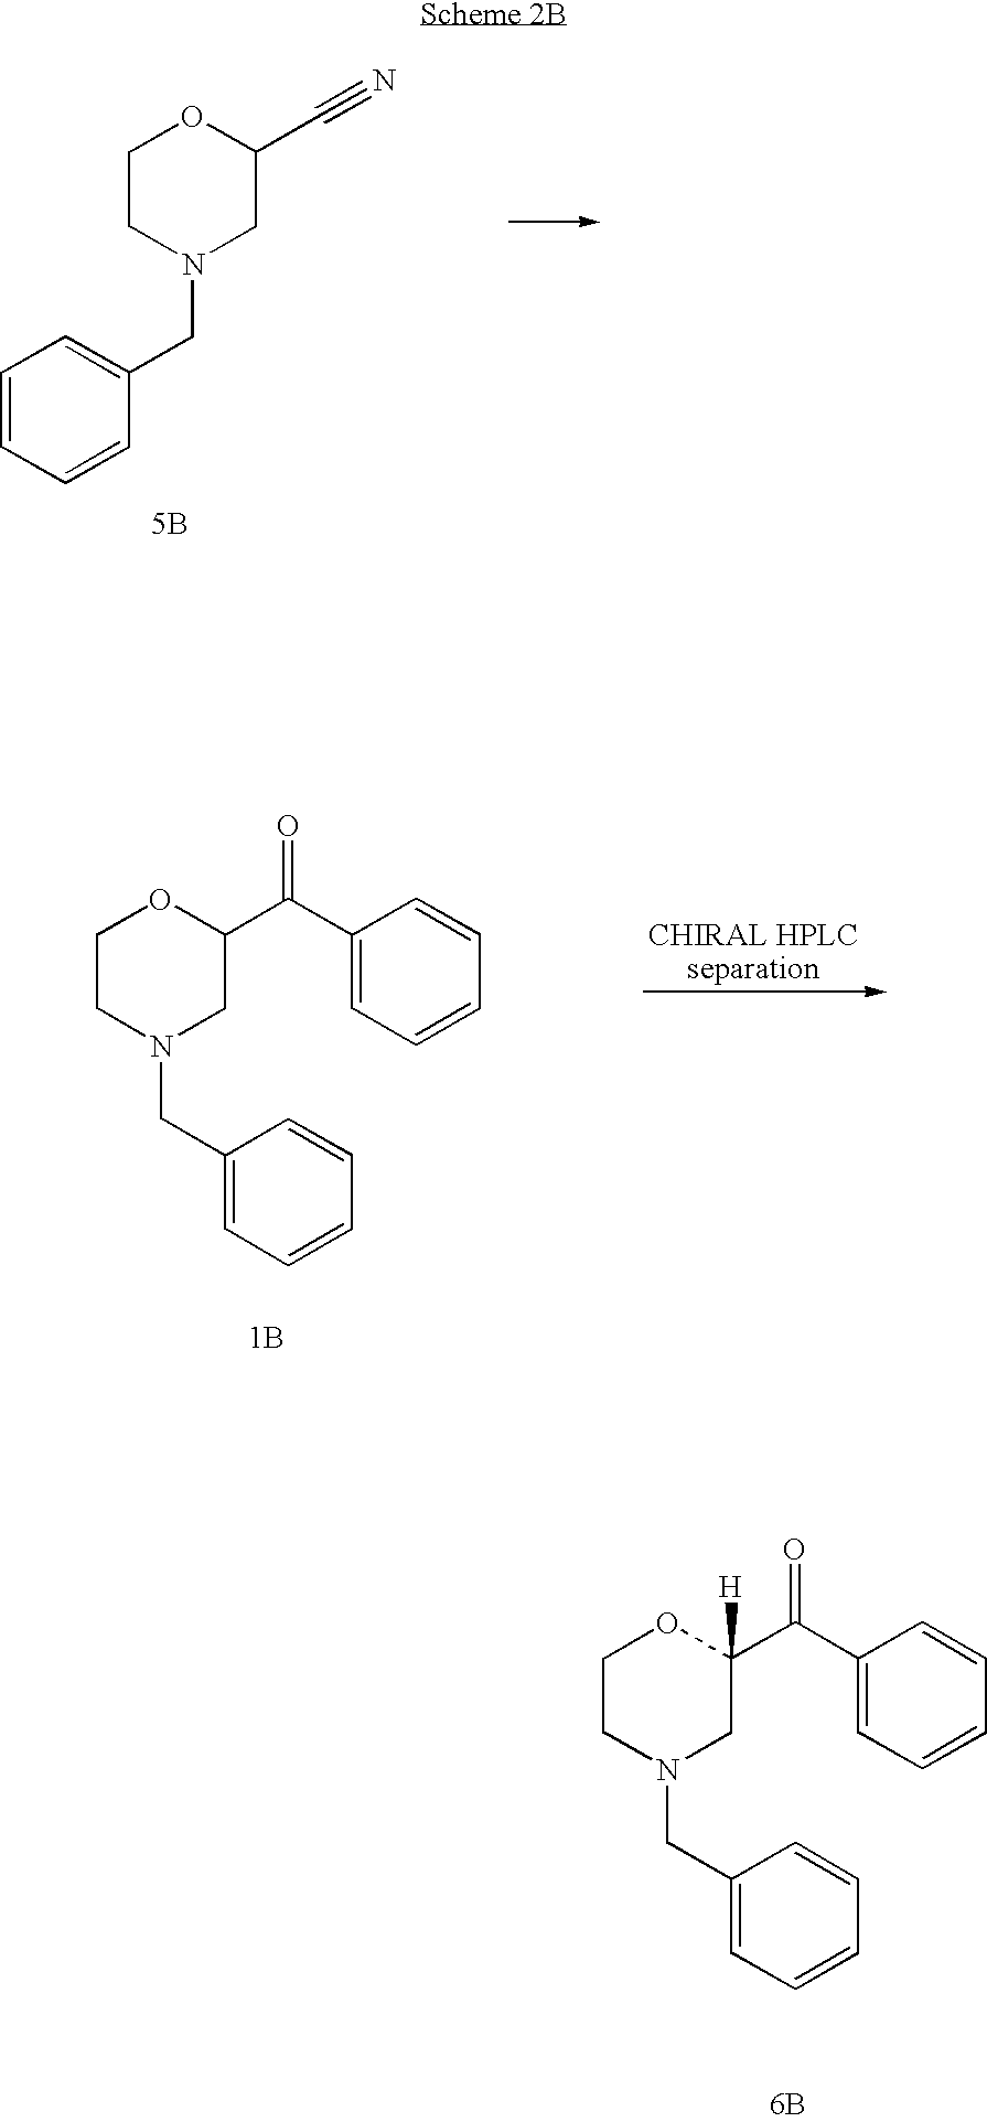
C1CN(CC2=CC=CC=C2)CC(C#N)O1.[5B].C1CN(CC2=CC=CC=C2)CC(C(=O)C2=CC=CC=C2)O1.[1B].C1CN(CC2=CC=CC=C2)CC(C(=O)C2=CC=CC=C2)([H])O1.[6B]
